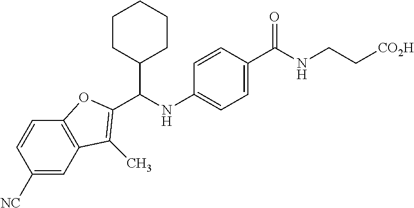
N(C1=CC=C(C(=O)NCC[CO2H])C=C1)C(C1CCCCC1)C1=C(C)C2=C(C=CC([NC])=C2)O1
